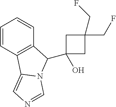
C1=CC2=C(C=C1)C(C1(O)CC(CF)(CF)C1)N1C2=CN=C1
